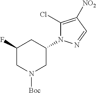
C1(F)CN([Boc])CC(N2C(Cl)=C([NO2])C=N2)C1
